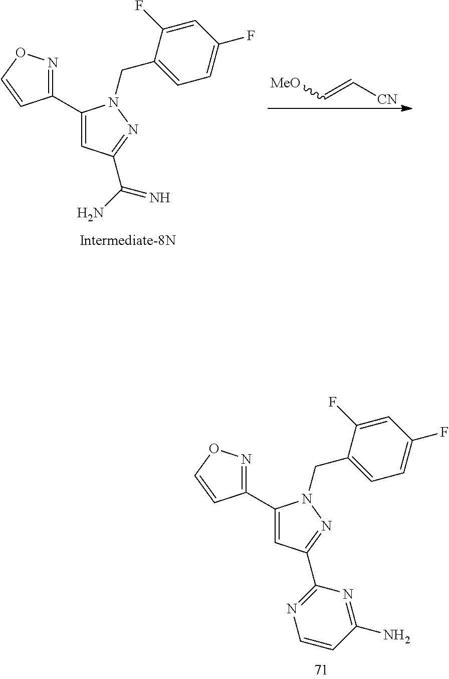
[CN]C=C[MeO].C1(C2=NOC=C2)=CC(C(=N)N)=NN1CC1=CC=C(F)C=C1F.C1(C2=NOC=C2)=CC(C2=NC=CC(N)=N2)=NN1CC1=CC=C(F)C=C1F
